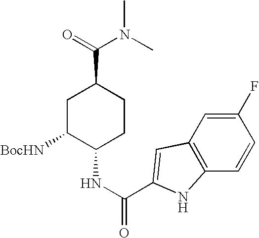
C1C([BocHN])C(NC(=O)C2=CC3=C(C=CC(F)=C3)N2)CCC1C(=O)N(C)C
